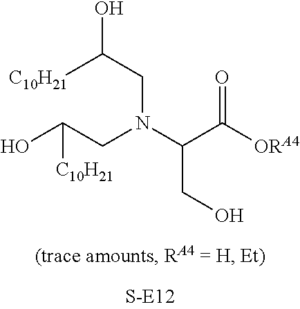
C(N(C(C(=O)[ORA4])CO)CC(O)[C10H21])C([C10H21])O
